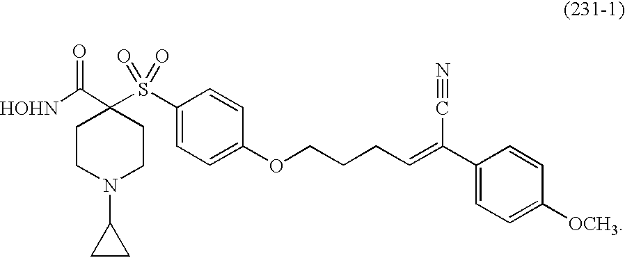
[HOHN]C(C1(S(C2=CC=C(OCCCC=C(C3=CC=C([OCH3])C=C3)C#N)C=C2)(=O)=O)CCN(C2CC2)CC1)=O
